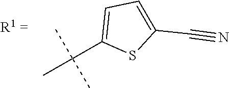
C1(C(C)(C)C)=CC=C(C#N)S1
